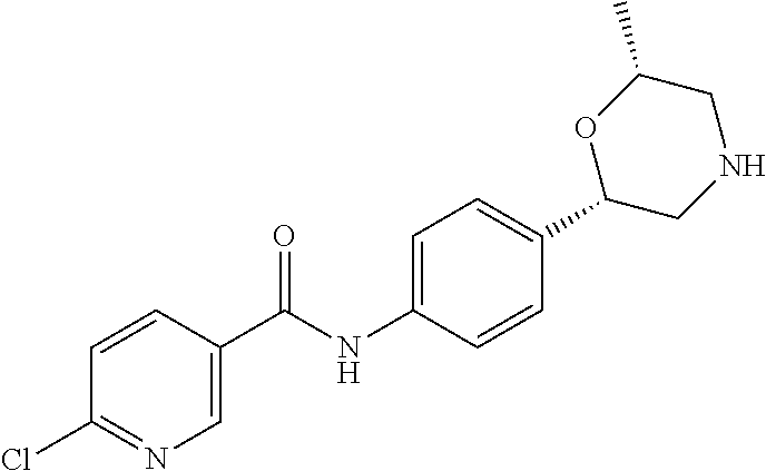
C1=C(C(NC2=CC=C(C3CNCC(C)O3)C=C2)=O)C=CC(Cl)=N1
